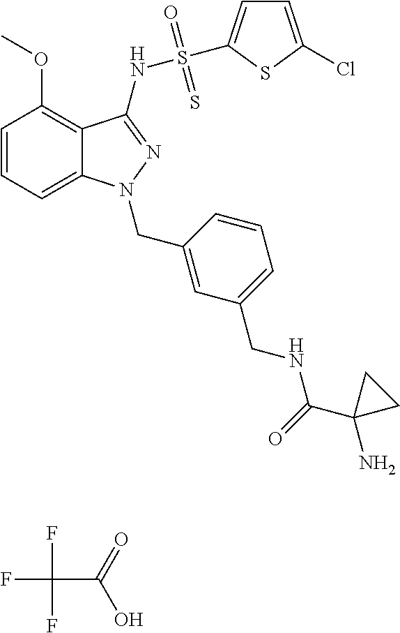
FC(F)(F)C(=O)O.C1=CC=C2C(=C1OC)C(NS(=O)(=S)C1=CC=C(Cl)S1)=NN2CC1=CC(CNC(=O)C2(N)CC2)=CC=C1
